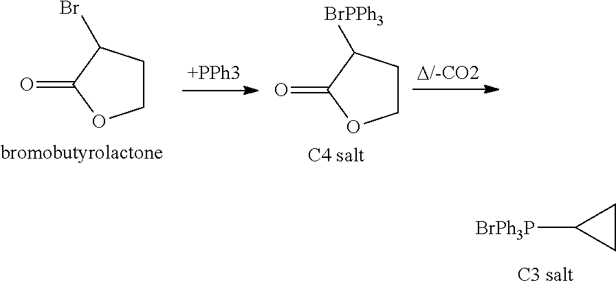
C1CC(Br)C(=O)O1.C1CC([BrPPh3])C(=O)O1.[BrPh3P]C1CC1
